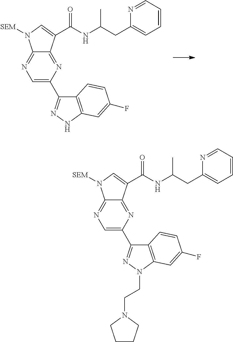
C12=NC(C3=NNC4=C3C=CC(F)=C4)=CN=C1N([SEM])C=C2C(NC(CC1=CC=CC=N1)C)=O.C12=NC(C3=NN(CCN4CCCC4)C4=C3C=CC(F)=C4)=CN=C1N([SEM])C=C2C(NC(CC1=CC=CC=N1)C)=O
